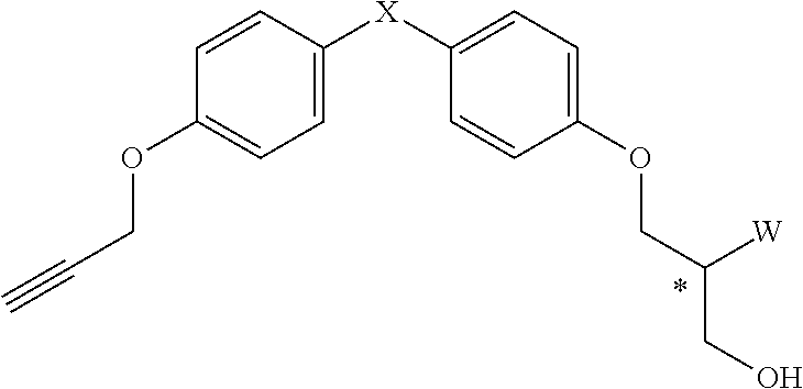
C1=CC([X]C2=CC=C(OCC([W])CO)C=C2)=CC=C1OCC#C
